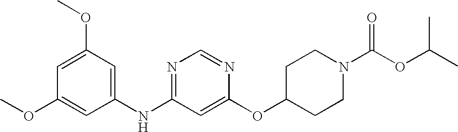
C1=C(OC)C=C(NC2=NC=NC(OC3CCN(C(OC(C)C)=O)CC3)=C2)C=C1OC
